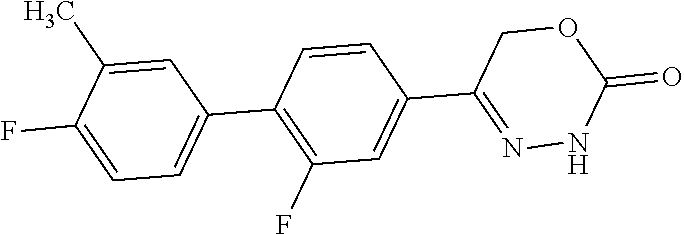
C1(C)=CC(C2=C(F)C=C(C3=NNC(=O)OC3)C=C2)=CC=C1F
